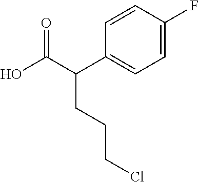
C1=CC(F)=CC=C1C(C(O)=O)CCCCl
